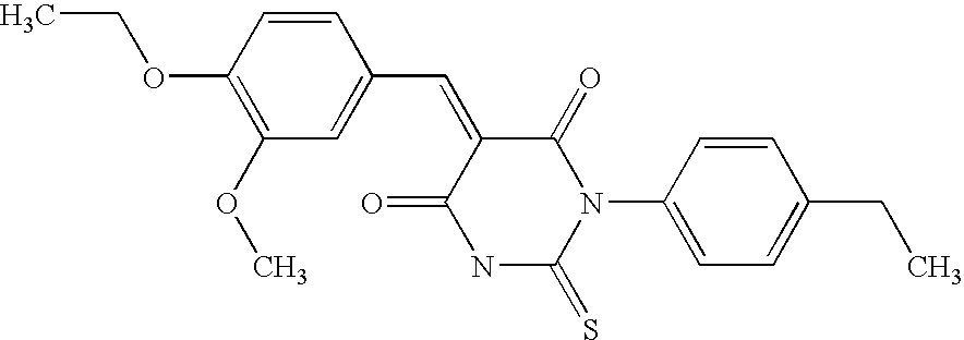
C1(C=C2C(=O)N(C3=CC=C(CC)C=C3)C(=S)NC2=O)=CC(OC)=C(OCC)C=C1
